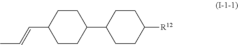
C1CC(C=CC)CCC1C1CCC([R12])CC1
